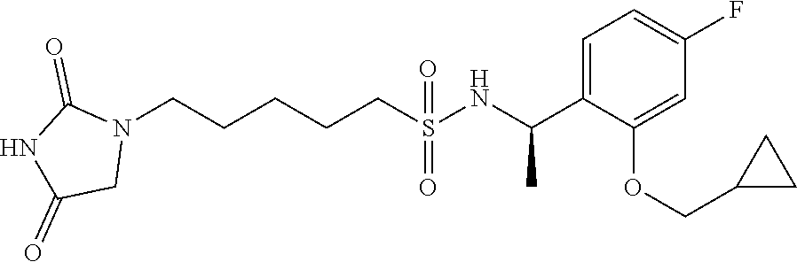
N1(CCCCCS(=O)(=O)NC(C2=CC=C(F)C=C2OCC2CC2)C)C(=O)NC(=O)C1
